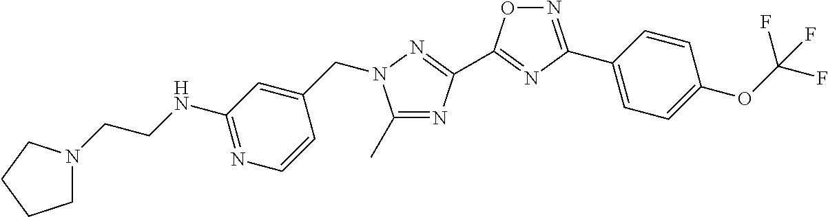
C1(C)=NC(C2=NC(C3=CC=C(OC(F)(F)F)C=C3)=NO2)=NN1CC1=CC(NCCN2CCCC2)=NC=C1
